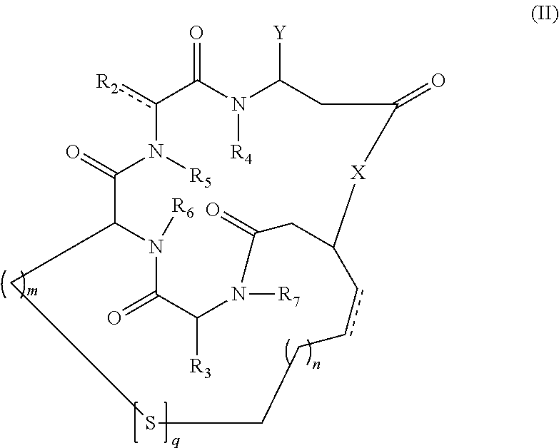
c1([R2])N([R5])C(=O)C2N([R6])C(=O)C([R3])N([R7])C(=O)CC([X]C(=O)CC([Y])N([R4])C1=O)ccCCSC2
